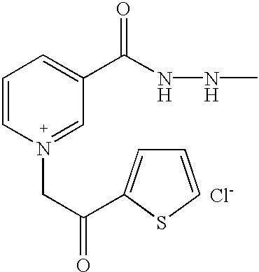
C1=C[N+](CC(=O)C2=CC=CS2)=CC(C(NNC)=O)=C1.[Cl-]
